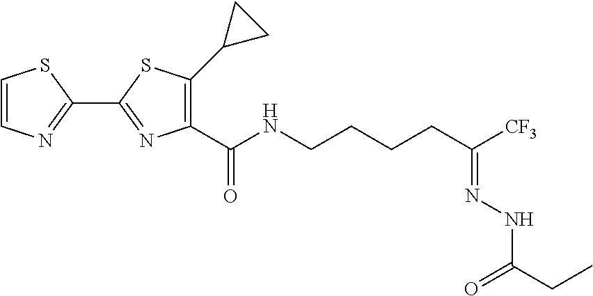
C1=CN=C(C2=NC(C(NCCCCC([CF3])=NNC(CC)=O)=O)=C(C3CC3)S2)S1
